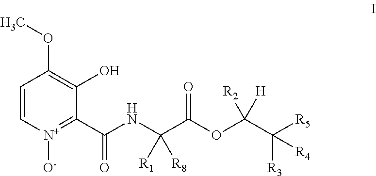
C1=C[N+]([O-])=C(C(NC(C(OC(C([R5])([R3])[R4])([R2])[H])=O)([R1])[R8])=O)C(O)=C1OC
